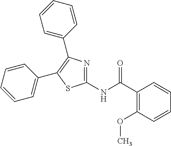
C1(NC(C2=C(OC)C=CC=C2)=O)=NC(C2=CC=CC=C2)=C(C2=CC=CC=C2)S1
